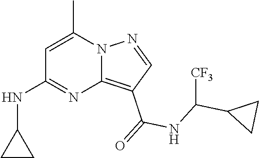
C12=C(C(=O)NC(C3CC3)[CF3])C=NN1C(C)=CC(NC1CC1)=N2
